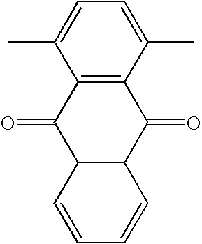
C1=C(C)C2=C(C(C)=C1)C(=O)C1C(C2=O)C=CC=C1
